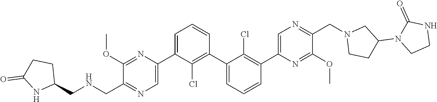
C1(OC)=NC(C2=CC=CC(C3=CC=CC(C4=CN=C(CN5CCC(N6CCNC6=O)C5)C(OC)=N4)=C3Cl)=C2Cl)=CN=C1C[HN]CC1CCC(=O)N1
